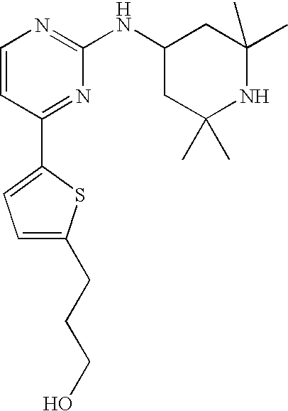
C1=CC(C2=CC=C(CCCO)S2)=NC(NC2CC(C)(C)NC(C)(C)C2)=N1
